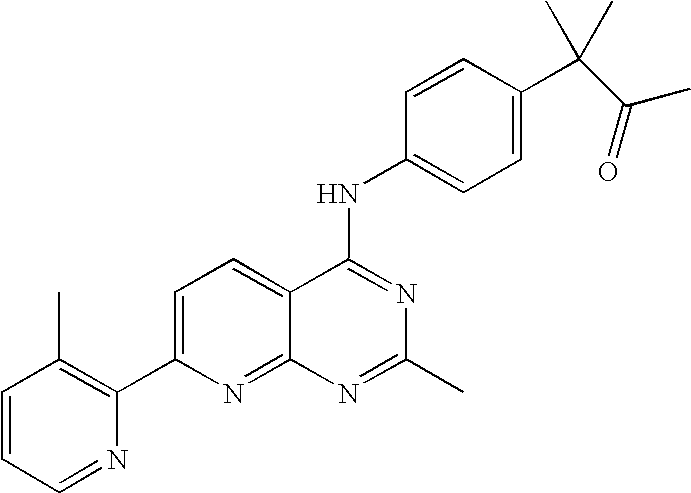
C1=CC=NC(C2=CC=C3C(=N2)N=C(C)N=C3NC2=CC=C(C(C)(C)C(=O)C)C=C2)=C1C
